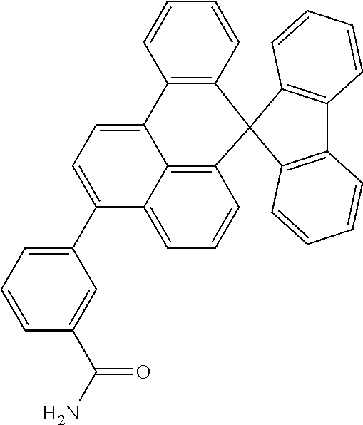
C1(C2=CC=C3C4=C(C=CC=C24)C2(C4=C3C=CC=C4)C3=C(C4=C2C=CC=C4)C=CC=C3)=CC=CC(C(N)=O)=C1
